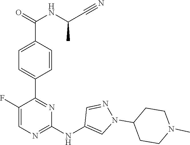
C1(C2=NC(NC3=CN(C4CCN(C)CC4)N=C3)=NC=C2F)=CC=C(C(NC(C#N)C)=O)C=C1
